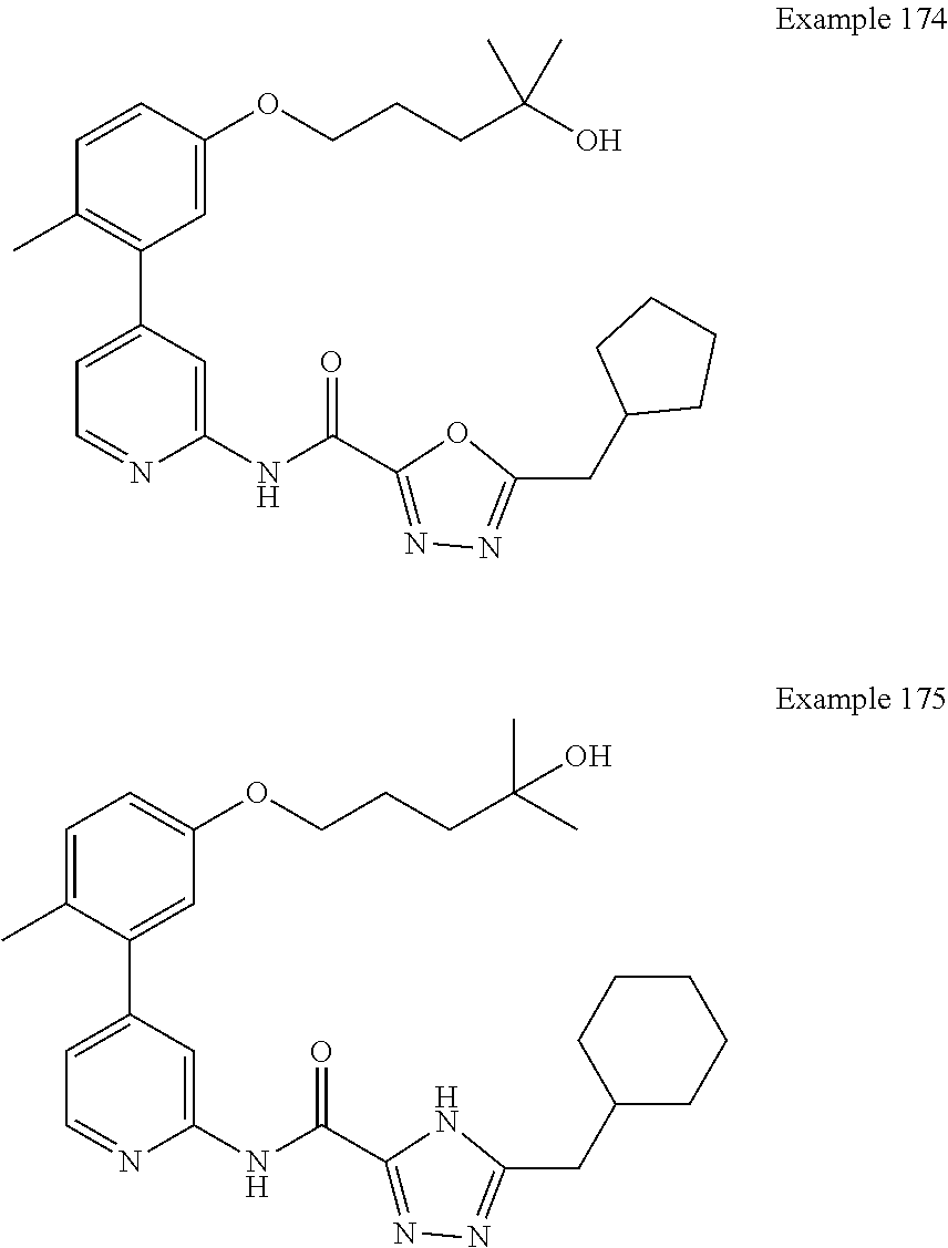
C1(C2=CC=NC(NC(C3=NN=C(CC4CCCC4)O3)=O)=C2)=C(C)C=CC(OCCCC(O)(C)C)=C1.C1(C2=CC=NC(NC(C3=NN=C(CC4CCCCC4)N3)=O)=C2)=CC(OCCCC(O)(C)C)=CC=C1C
